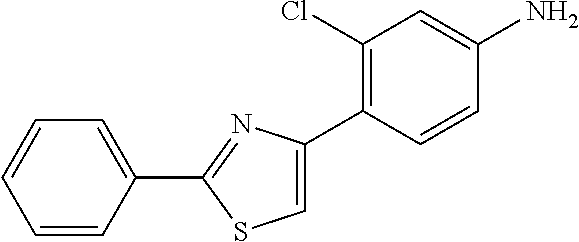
C1(C2=NC(C3=C(Cl)C=C(N)C=C3)=CS2)=CC=CC=C1
